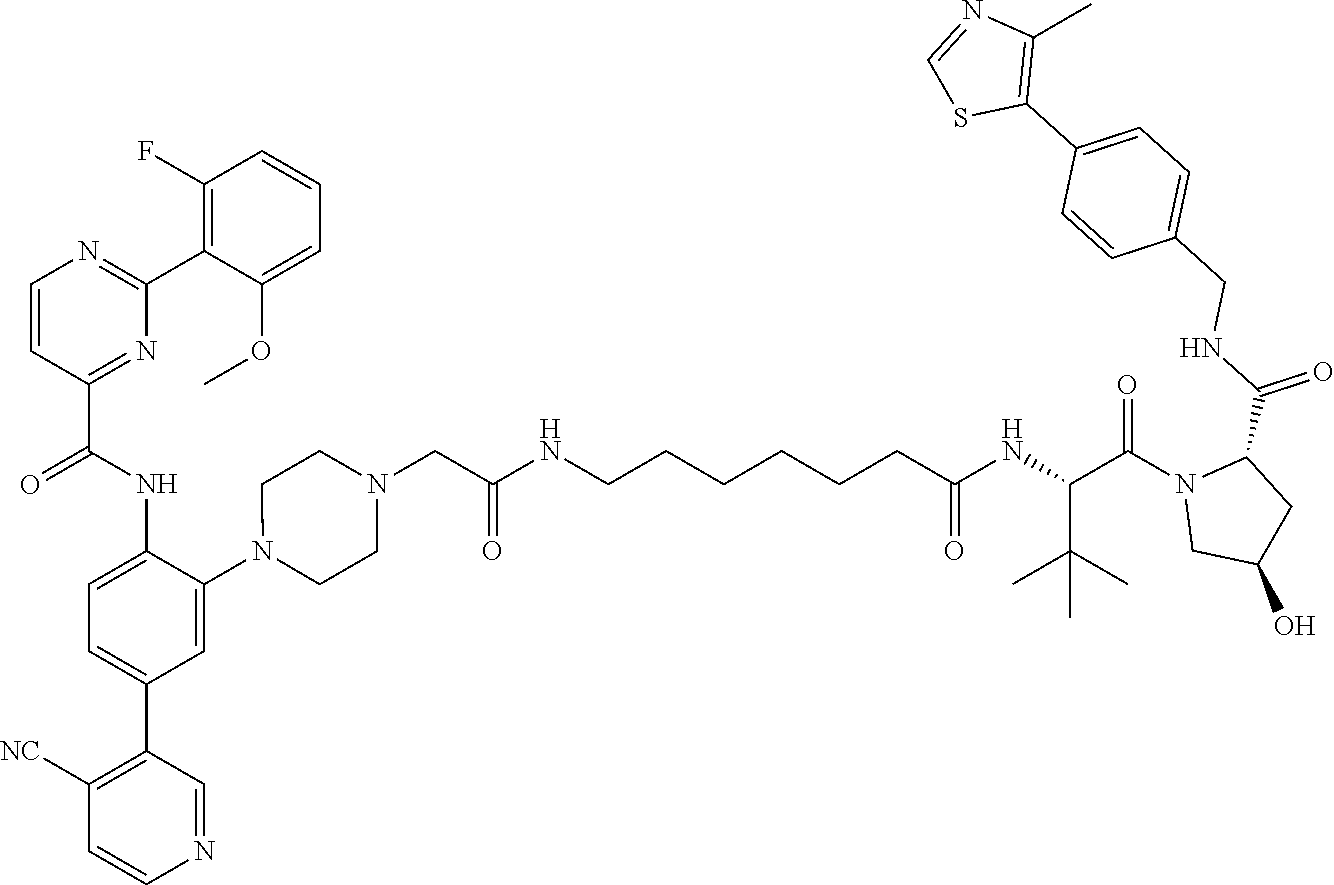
C(C(NC(=O)CCCCCCNC(CN1CCN(C2=CC(C3=C([NC])C=CN=C3)=CC=C2NC(C2=NC(C3=C(F)C=CC=C3OC)=NC=C2)=O)CC1)=O)C(C)(C)C)(N1CC(O)CC1C(NCC1=CC=C(C2=C(C)N=CS2)C=C1)=O)=O
